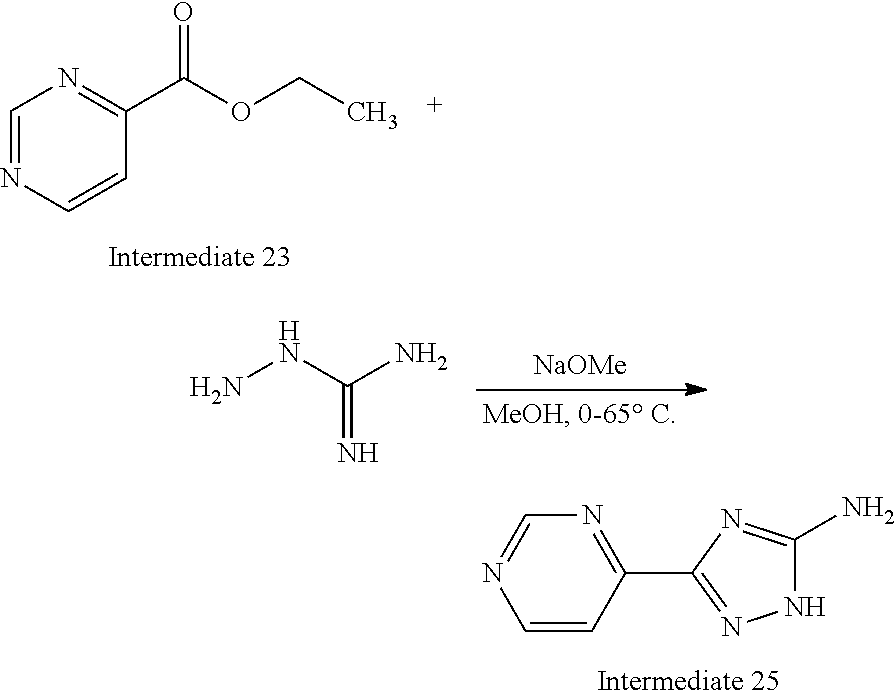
C1=NC=CC(C(OCC)=O)=N1.[NaOMe].NNC(=N)N.C1=CC(C2=NNC(N)=N2)=NC=N1
